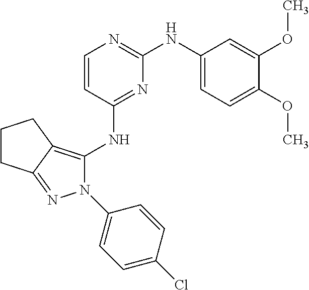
N1(C2=CC=C(Cl)C=C2)C(NC2=NC(NC3=CC=C(OC)C(OC)=C3)=NC=C2)=C2C(=N1)CCC2
